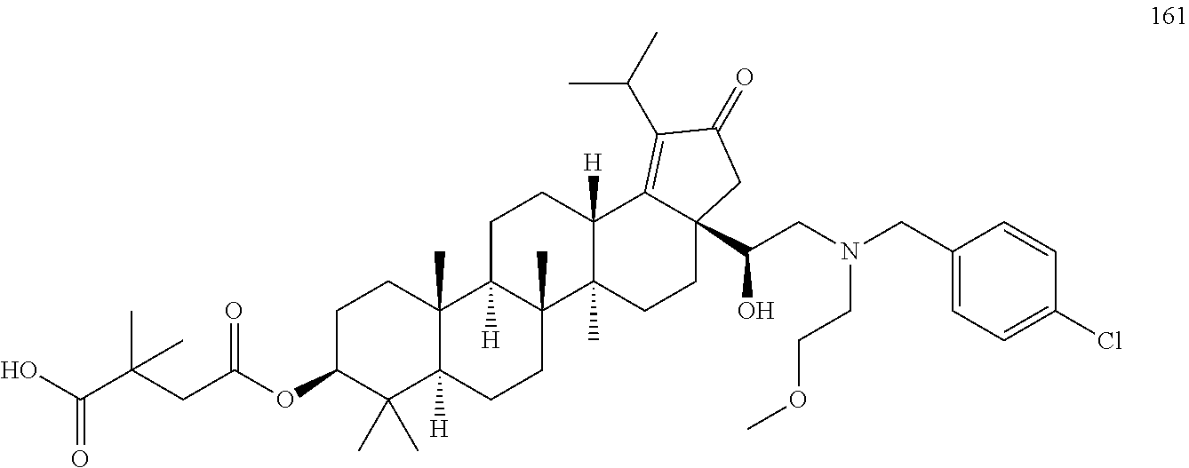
C1C(OC(CC(C(O)=O)(C)C)=O)C(C)(C)C2([H])C(C)(C1)C1([H])C(C)(CC2)C2(C)C([H])(CC1)C1=C(C(C)C)C(=O)CC1(C(CN(CC1=CC=C(Cl)C=C1)CCOC)O)CC2
